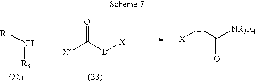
N([R3])[R4].O=C([X])[L][X].[X][L]C([NR3R4])=O
